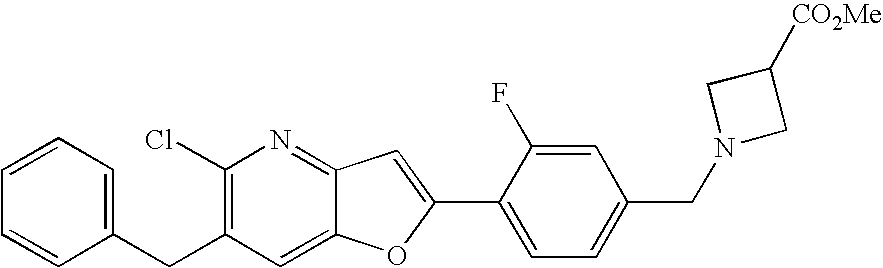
C1=C(CC2=C(Cl)N=C3C(=C2)OC(C2=CC=C(CN4CC([CO2Me])C4)C=C2F)=C3)C=CC=C1
